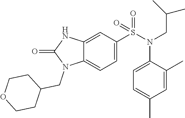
C1=C2C(=CC=C1S(N(C1=CC=C(C)C=C1C)CC(C)C)(=O)=O)N(CC1CCOCC1)C(=O)N2
